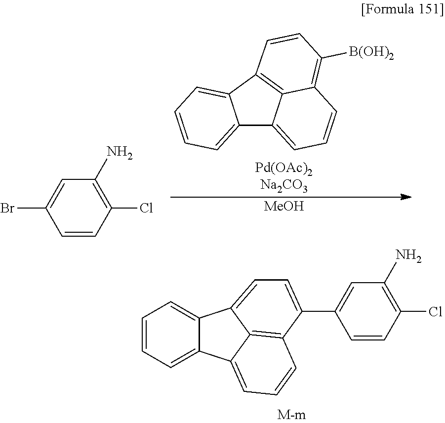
C1(Cl)=C(N)C=C(C2=CC=C3C4=CC=CC=C4C4=CC=CC2=C43)C=C1.C12=CC=CC=C1C1=C3C2=CC=CC3=C([B(OH)2])C=C1.[MeOH].C1(Cl)=C(N)C=C(Br)C=C1
